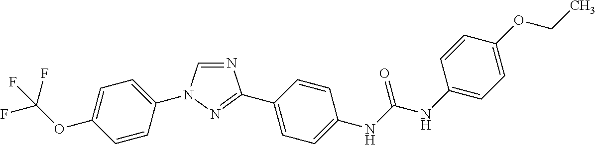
C1=C(OC(F)(F)F)C=CC(N2C=NC(C3=CC=C(NC(NC4=CC=C(OCC)C=C4)=O)C=C3)=N2)=C1
